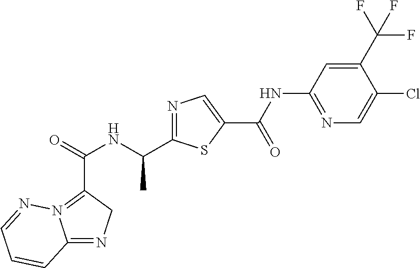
C(=O)(NC(C1=NC=C(C(NC2=NC=C(Cl)C(C(F)(F)F)=C2)=O)S1)C)C1=N2C(=NC1)C=CC=N2
